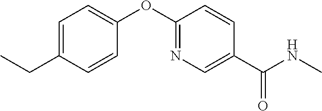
C1=C(CC)C=CC(OC2=NC=C(C(NC)=O)C=C2)=C1
